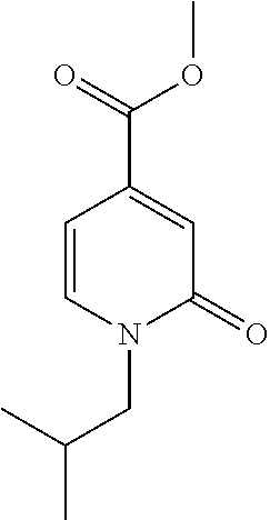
C1(C(OC)=O)=CC(=O)N(CC(C)C)C=C1
